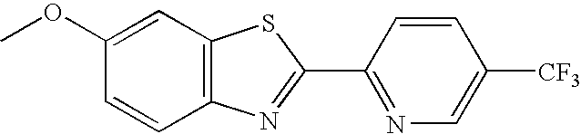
C1(OC)=CC2=C(C=C1)N=C(C1=NC=C([CF3])C=C1)S2
